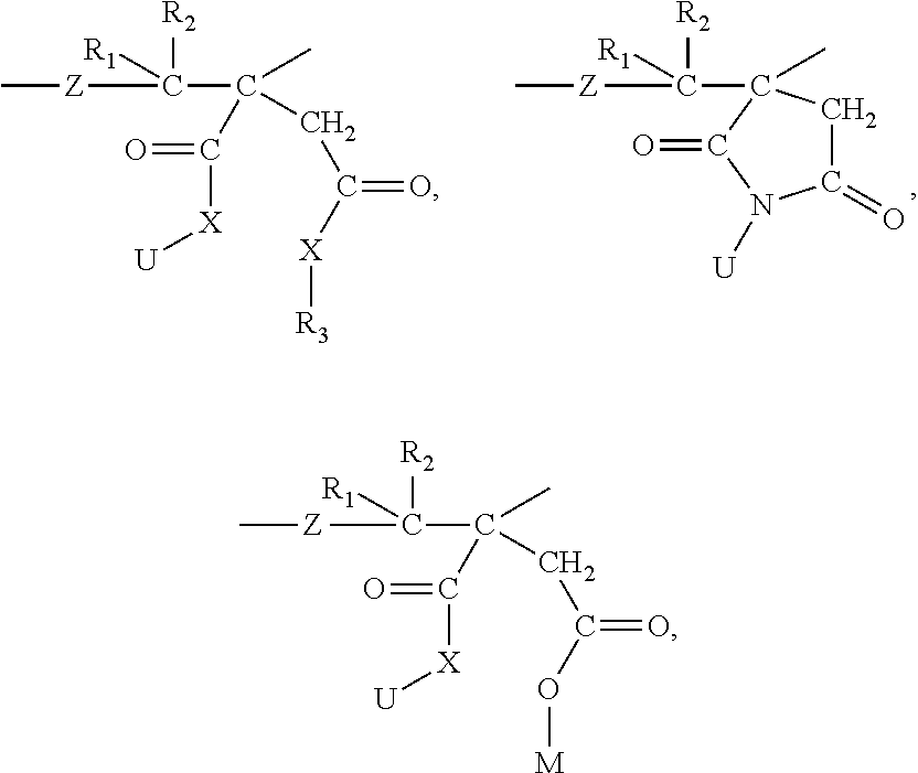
C[Z]C([R2])([R1])C1(C)CC(=O)N([U])C1=O.C[Z]C(C(C)(CC([X][R3])=O)C([X][U])=O)([R2])[R1].C[Z]C(C(C)(CC(O[M])=O)C([X][U])=O)([R2])[R1]
